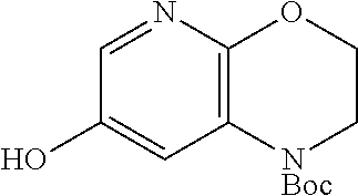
C12=C(N=CC(O)=C1)OCC[NBoc]2
